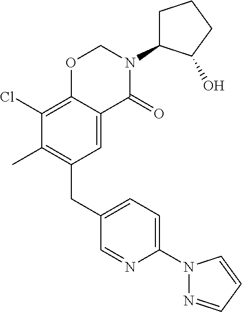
C1(CC2=C(C)C(Cl)=C3C(=C2)C(=O)N(C2CCCC2O)CO3)=CC=C(N2N=CC=C2)N=C1
